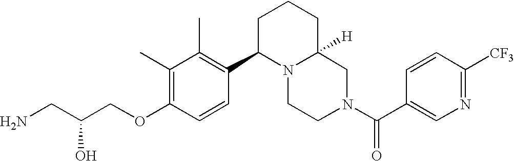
O(C1=C(C)C(C)=C(C2N3C([H])(CN(C(=O)C4=CN=C([CF3])C=C4)CC3)CCC2)C=C1)CC(CN)O
